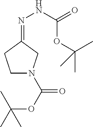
C1N(C(OC(C)(C)C)=O)CC(=NNC(=O)OC(C)(C)C)C1
